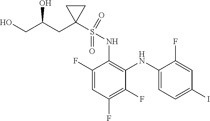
C1(F)=C(F)C=C(F)C(NS(C2(CC(CO)O)CC2)(=O)=O)=C1NC1=CC=C(I)C=C1F
